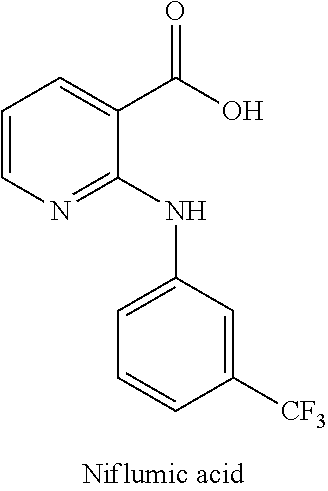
C1=CN=C(NC2=CC=CC([CF3])=C2)C(C(=O)O)=C1
